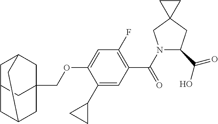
C1C2CC3(COC4=CC(F)=C(C(=O)N5C(C(=O)O)CC6(C5)CC6)C=C4C4CC4)CC1CC(C2)C3
